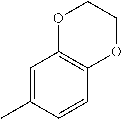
C1=C(C)C=CC2=C1OCCO2
